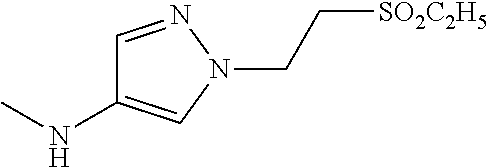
C1=NN(CC[SO2C2H5])C=C1NC
